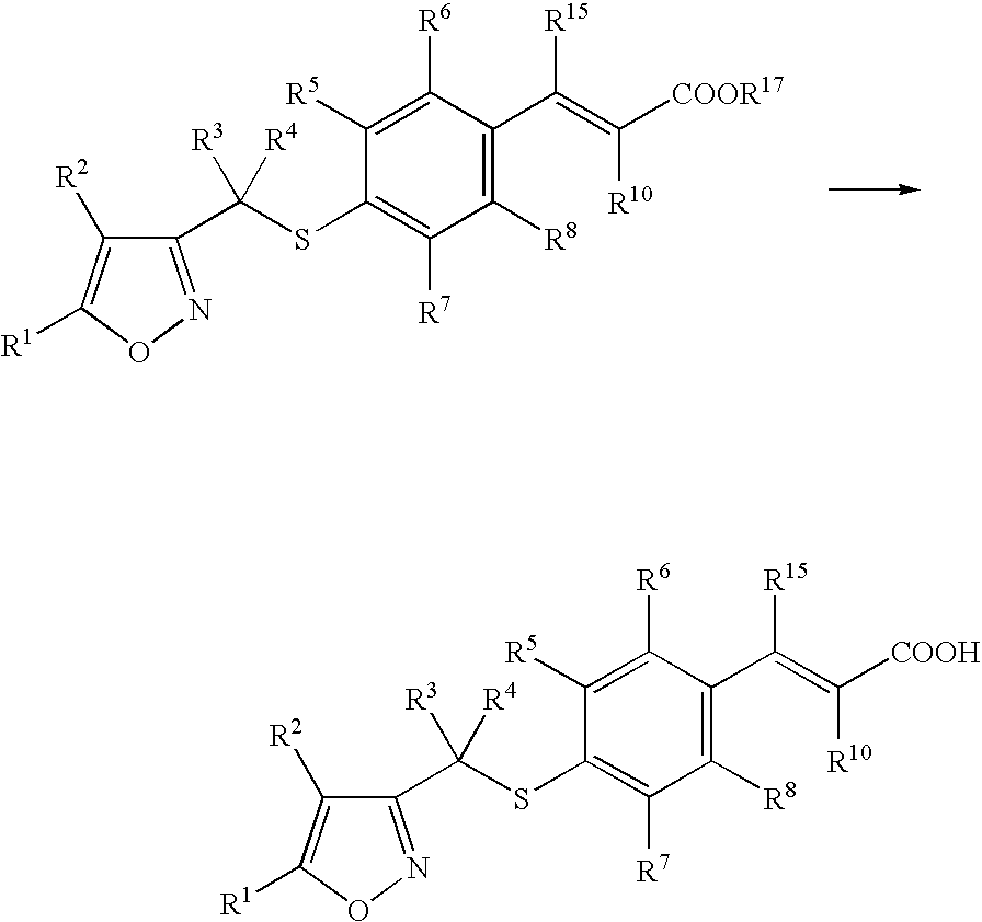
C1([R2])=C([R1])ON=C1C(SC1=C([R7])C([R8])=C(C(=C([COOR17])[R10])[R15])C([R6])=C1[R5])([R3])[R4].C1([R2])=C([R1])ON=C1C(SC1=C([R7])C([R8])=C(C(=C([COOH])[R10])[R15])C([R6])=C1[R5])([R3])[R4]
